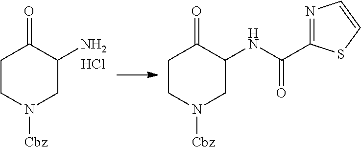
C1CN([Cbz])CC(N)C1=O.Cl.C1CN([Cbz])CC(NC(C2=NC=CS2)=O)C1=O
